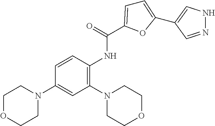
C1=C(C2=CNN=C2)OC(C(=O)NC2=C(N3CCOCC3)C=C(N3CCOCC3)C=C2)=C1
